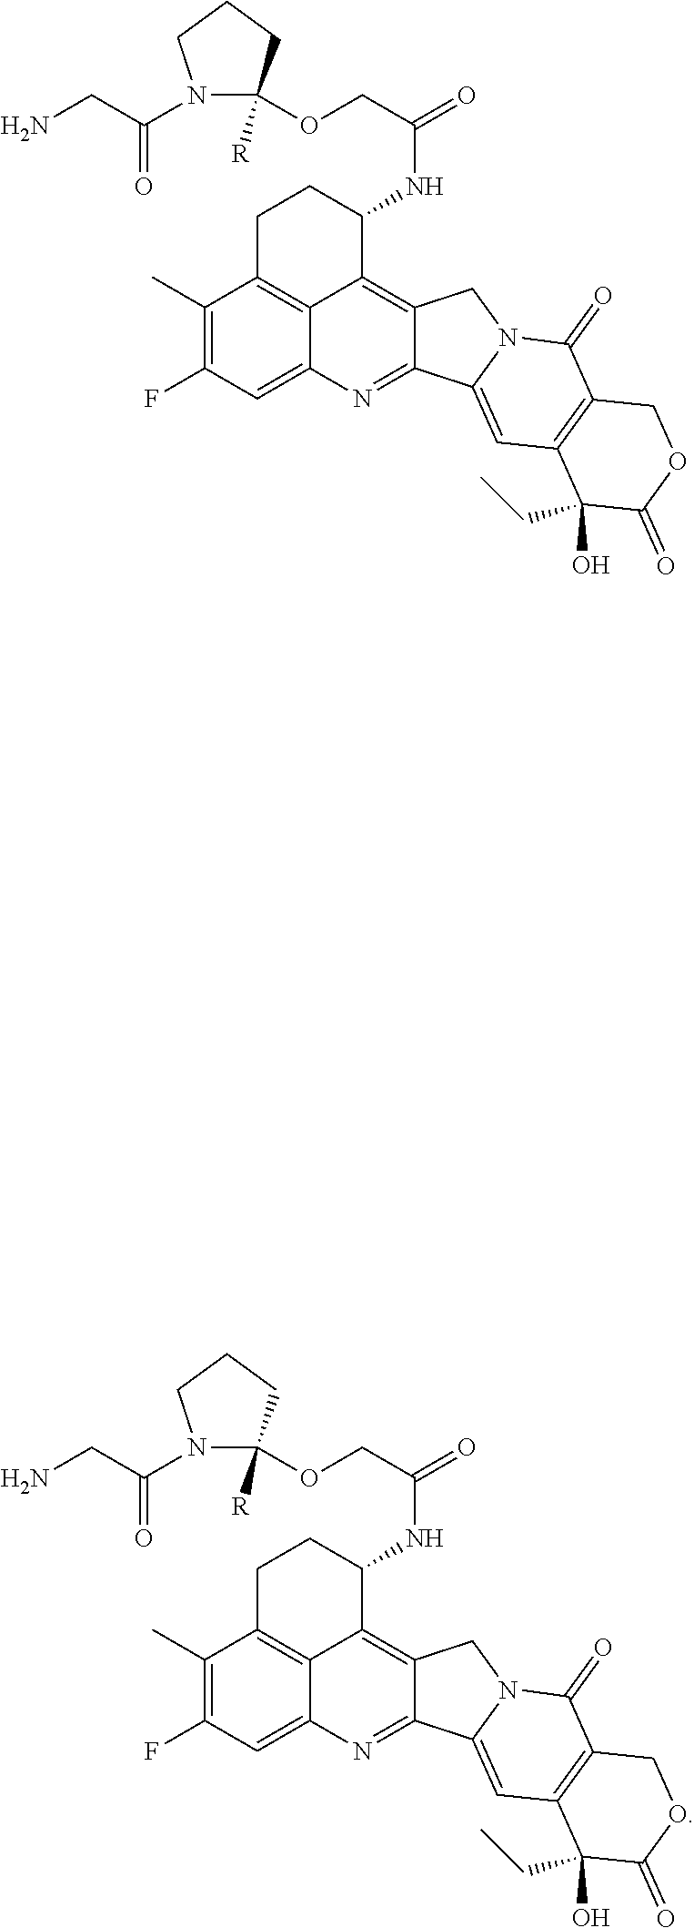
C1C2=C3C(=C4C(=NC3=CC(F)=C2C)C2=CC3=C(C(=O)N2C4)COC(=O)C3(CC)O)C(NC(COC2([R])N(C(CN)=O)CCC2)=O)C1.C1C2=C3C(=C4C(=NC3=CC(F)=C2C)C2=CC3=C(C(=O)N2C4)COC(=O)C3(CC)O)C(NC(COC2([R])N(C(CN)=O)CCC2)=O)C1
